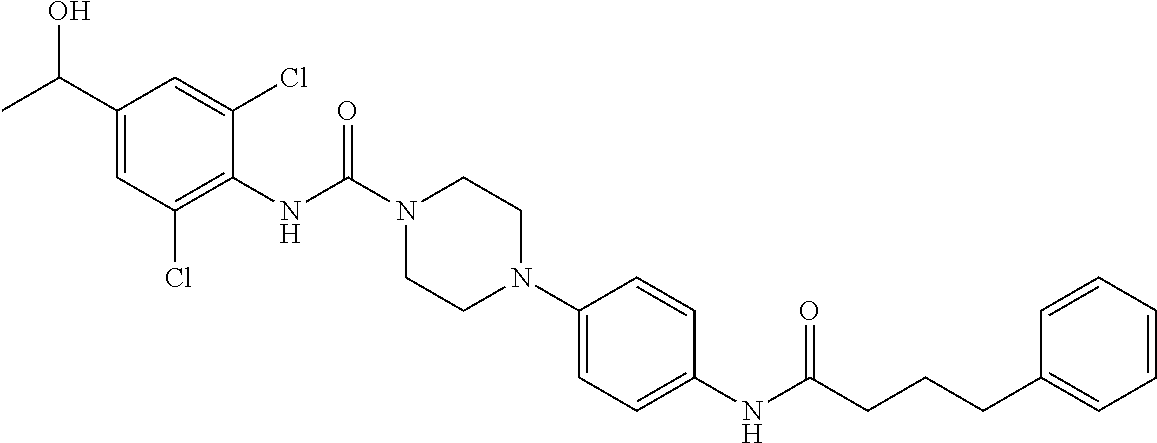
C1(NC(N2CCN(C3=CC=C(NC(CCCC4=CC=CC=C4)=O)C=C3)CC2)=O)=C(Cl)C=C(C(C)O)C=C1Cl
